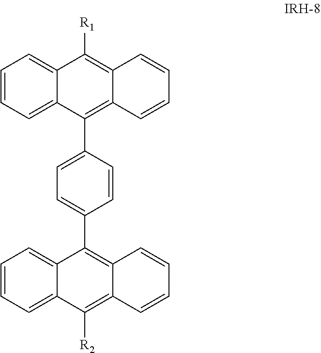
C1=CC=C2C(=C1)C([R1])=C1C(=C2C2=CC=C(C3=C4C(=C([R2])C5=CC=CC=C35)C=CC=C4)C=C2)C=CC=C1
